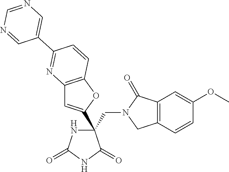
C(C1(C2=CC3=C(O2)C=CC(C2=CN=CN=C2)=N3)NC(=O)NC1=O)N1CC2=C(C1=O)C=C(OC)C=C2
